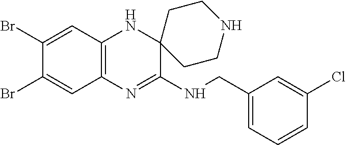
C12=C(N=C(NCC3=CC=CC(Cl)=C3)C3(N1)CCNCC3)C=C(Br)C(Br)=C2
